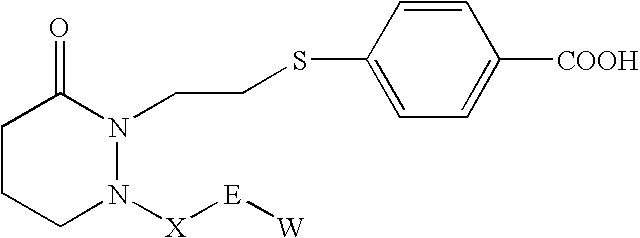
C1CCN([X][E][W])N(CCSC2=CC=C([COOH])C=C2)C1=O
